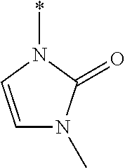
C1=CN(*)C(=O)N1C
